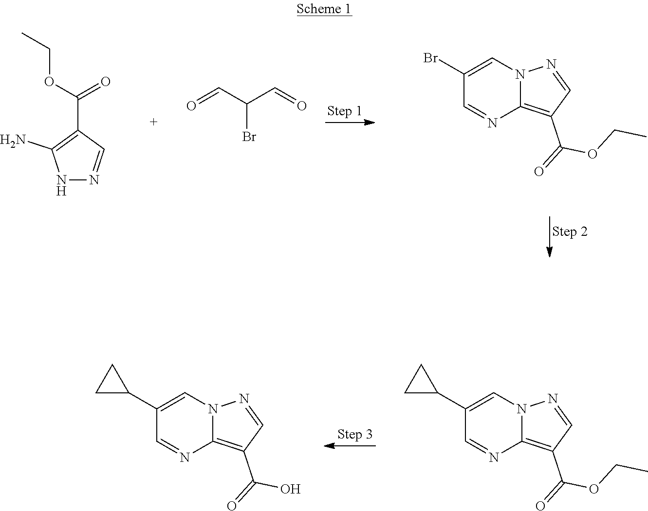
N1N=CC(C(OCC)=O)=C1N.O=CC(Br)C=O.C1(Br)=CN2C(=C(C(OCC)=O)C=N2)N=C1.C1(C2CC2)=CN2C(=C(C(O)=O)C=N2)N=C1.C1(C2CC2)=CN2C(=C(C(OCC)=O)C=N2)N=C1
